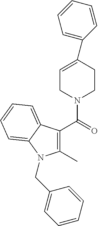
C1=C(C2=CC=CC=C2)CCN(C(=O)C2=C(C)N(CC3=CC=CC=C3)C3=CC=CC=C23)C1
